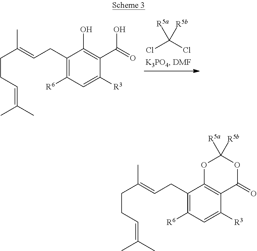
ClC(Cl)([R5a])[R5b].C1(O)=C(C(O)=O)C([R3])=CC([R6])=C1CC=C(CCC=C(C)C)C.O1C([R5a])([R5b])OC(=O)C2=C1C(CC=C(CCC=C(C)C)C)=C([R6])C=C2[R3]
